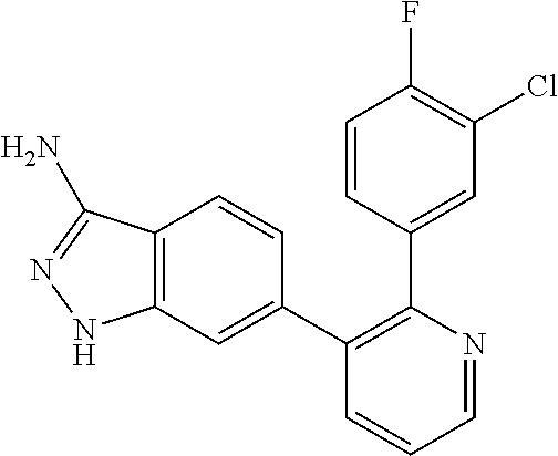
C1=CC(C2=C(C3=CC4=C(C=C3)C(N)=NN4)C=CC=N2)=CC(Cl)=C1F
